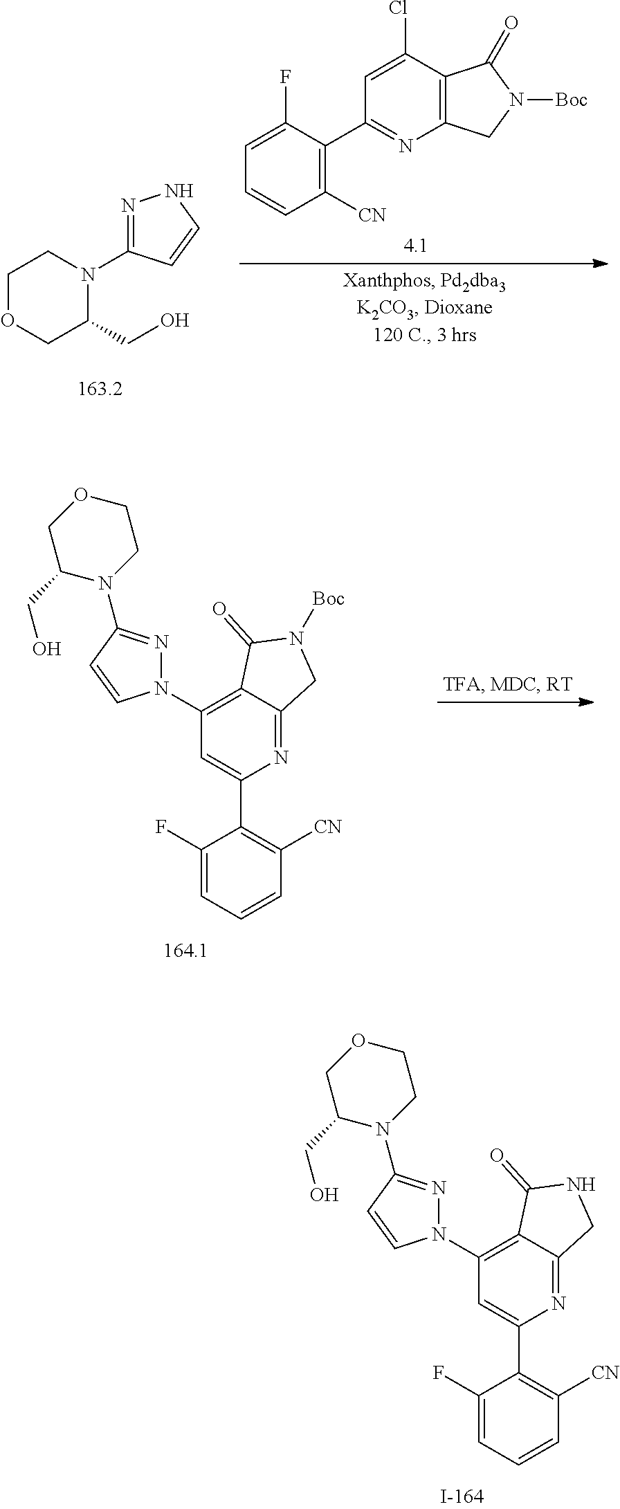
C1OCC(CO)N(C2=NNC=C2)C1.C12=C(C(Cl)=CC(C3=C([CN])C=CC=C3F)=N1)C(=O)N([Boc])C2.N1=C2C(=C(N3N=C(N4CCOCC4CO)C=C3)C=C1C1=C([CN])C=CC=C1F)C(=O)N([Boc])C2.N1=C2C(=C(N3N=C(N4CCOCC4CO)C=C3)C=C1C1=C([CN])C=CC=C1F)C(=O)NC2
